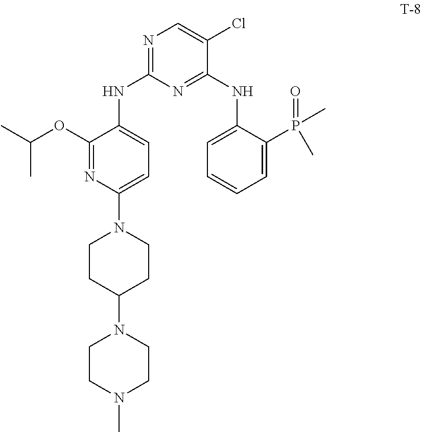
C1(OC(C)C)=NC(N2CCC(N3CCN(C)CC3)CC2)=CC=C1NC1=NC=C(Cl)C(NC2=CC=CC=C2P(=O)(C)C)=N1
